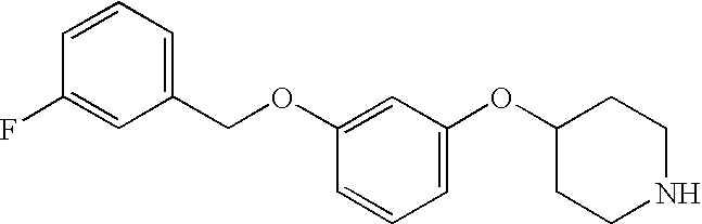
C1(OC2CCNCC2)=CC=CC(OCC2=CC=CC(F)=C2)=C1
